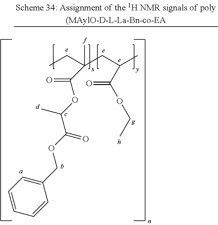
CCC(CC(C)C(OCC)=O)(C)C(OC(C(OCC1=CC=CC=C1)=O)C)=O
